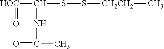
C(SS[CH2CH2]C)([HOC]=O)NC(C)=O
